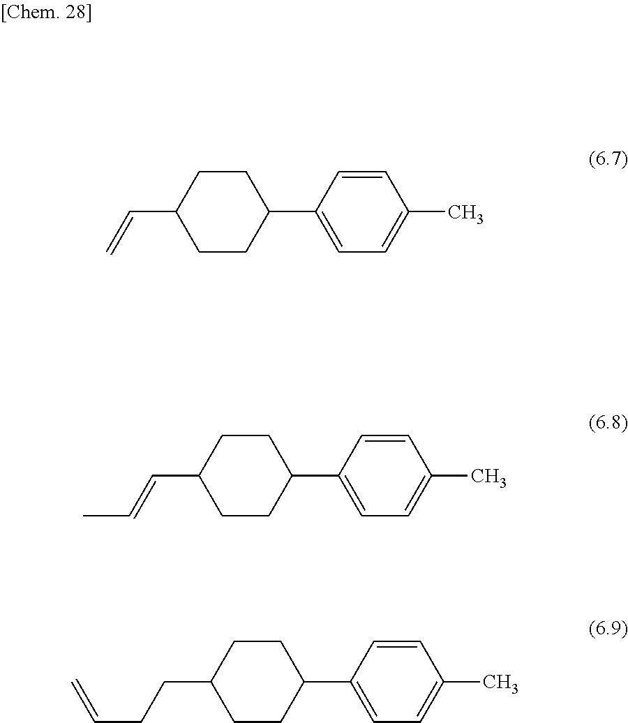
C1CC(C2=CC=C(C)C=C2)CCC1C=C.C1CC(C2=CC=C(C)C=C2)CCC1C=CC.C1CC(C2=CC=C(C)C=C2)CCC1CCC=C
